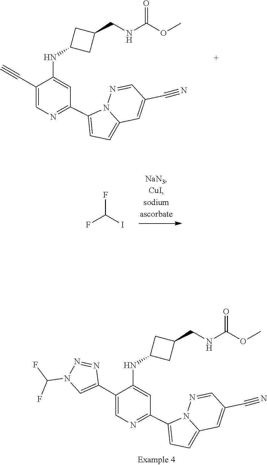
C1(C2=CC=C3N2N=CC(C#N)=C3)=NC=C(C#C)C(NC2CC(CNC(OC)=O)C2)=C1.FC(F)I.C1(C2=CC=C3N2N=CC(C#N)=C3)=NC=C(C2=CN(C(F)F)N=N2)C(NC2CC(CNC(OC)=O)C2)=C1
